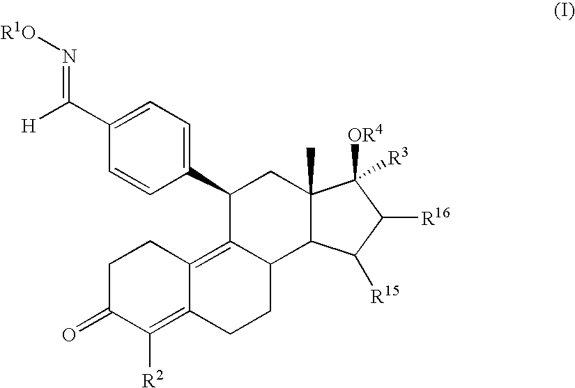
C1(C2C3=C4C(=C([R2])C(=O)CC4)CCC3C3C(C)(C2)C([OR4])([R3])C([R16])C3[R15])=CC=C(C([H])=N[R1O])C=C1
